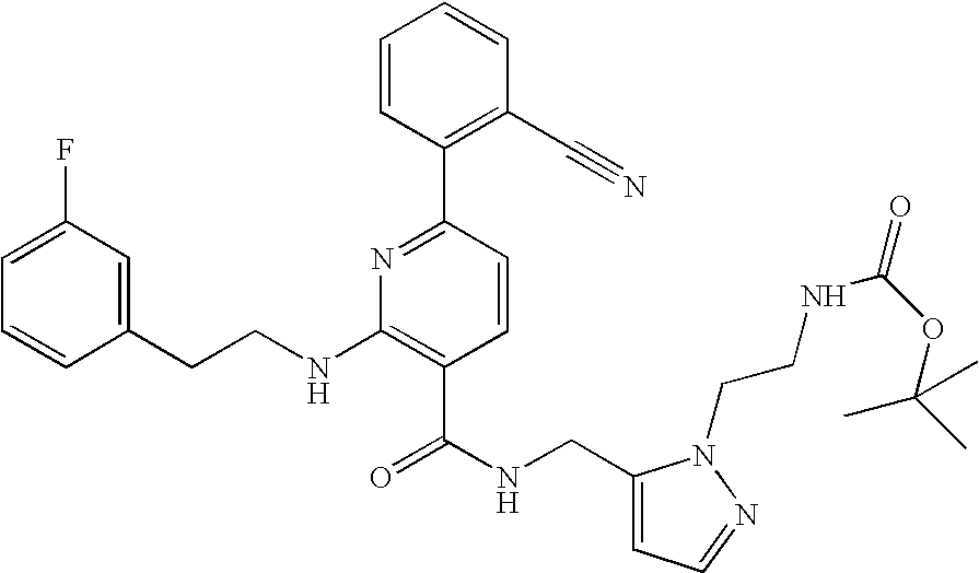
C1=CC(CCNC2=C(C(=O)NCC3=CC=NN3CCNC(=O)OC(C)(C)C)C=CC(C3=C(C#N)C=CC=C3)=N2)=CC(F)=C1
